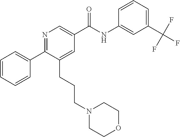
C1=CC=CC(C2=NC=C(C(NC3=CC(C(F)(F)F)=CC=C3)=O)C=C2CCCN2CCOCC2)=C1
